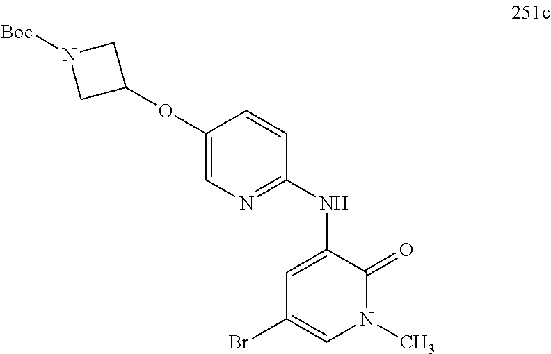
BrC1=CN(C)C(=O)C(NC2=NC=C(OC3CN([Boc])C3)C=C2)=C1
